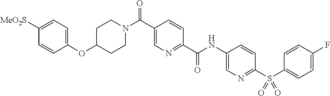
C1=CC(OC2CCN(C(C3=CN=C(C(NC4=CN=C(S(C5=CC=C(F)C=C5)(=O)=O)C=C4)=O)C=C3)=O)CC2)=CC=C1[MeO2S]
